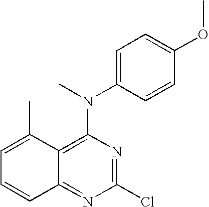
C12=NC(Cl)=NC(N(C3=CC=C(OC)C=C3)C)=C1C(C)=CC=C2
